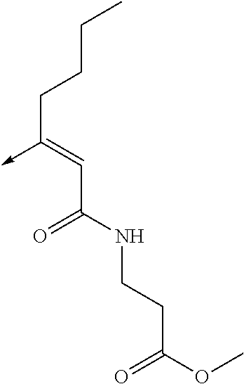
C(C(NCCC(OC)=O)=O)=C(CCCC)->C
